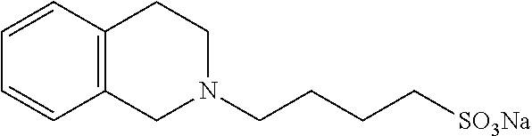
C1=CC=CC2=C1CCN(CCCC[SO3Na])C2
